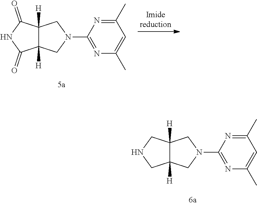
C1(N2CC3([H])C([H])(CNC3)C2)=NC(C)=CC(C)=N1.C1(N2CC3([H])C([H])(C(=O)NC3=O)C2)=NC(C)=CC(C)=N1
